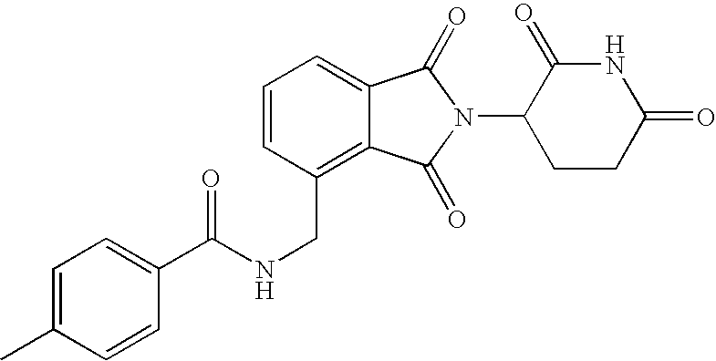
N(CC1=C2C(=CC=C1)C(=O)N(C1CCC(=O)NC1=O)C2=O)C(=O)C1=CC=C(C)C=C1
